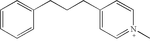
C1=CC=CC(CCCC2=CC=N(C)C=C2)=C1
